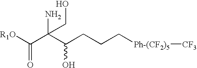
[R1O]C(C(C(CCC[Ph-(CF2)5][CF3])O)(N)CO)=O
